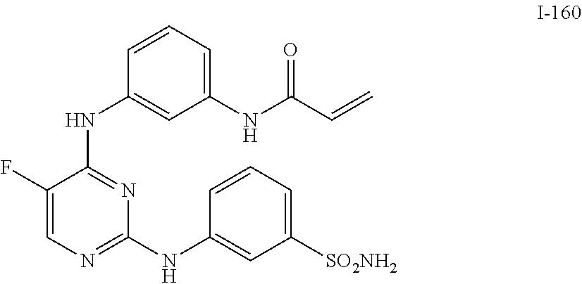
C1(NC2=CC(NC(C=C)=O)=CC=C2)=NC(NC2=CC([SO2NH2])=CC=C2)=NC=C1F
